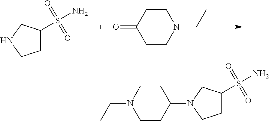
C1(S(N)(=O)=O)CCNC1.C1CC(=O)CCN1CC.C1CN(CC)CCC1N1CCC(S(N)(=O)=O)C1
